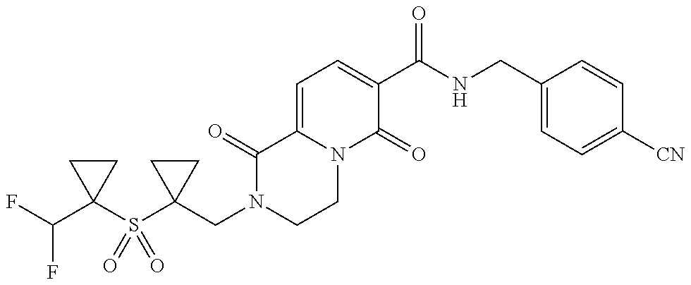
C1(S(C2(CN3CCN4C(=CC=C(C(NCC5=CC=C([CN])C=C5)=O)C4=O)C3=O)CC2)(=O)=O)(C(F)F)CC1
